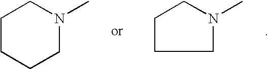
C1CCCN(C)C1.C1CCN(C)C1
